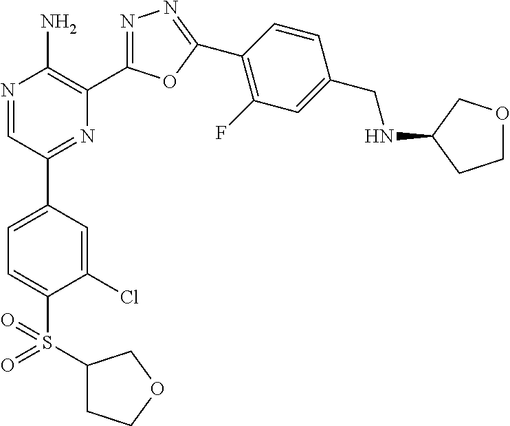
N1=CC(C2=CC=C(S(=O)(C3CCOC3)=O)C(Cl)=C2)=NC(C2=NN=C(C3=C(F)C=C(CNC4CCOC4)C=C3)O2)=C1N
